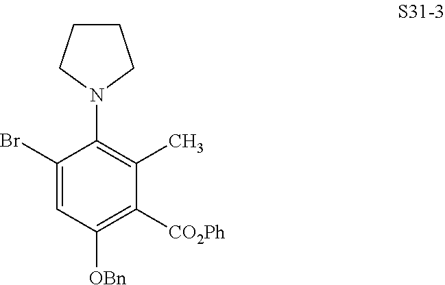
C1(Br)=CC([OBn])=C([CO2Ph])C(C)=C1N1CCCC1
